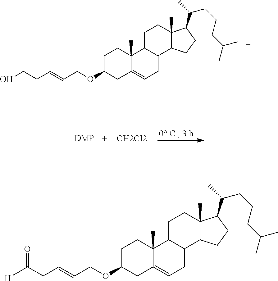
C1C2C(C3C(C)(C1)C(C(CCCC(C)C)C)CC3)CC=C1C2(C)CCC(OCC=CCCO)C1.[CH2Cl2].C1C2C(C3C(C)(C1)C(C(CCCC(C)C)C)CC3)CC=C1C2(C)CCC(OCC=CCC([H])=O)C1
